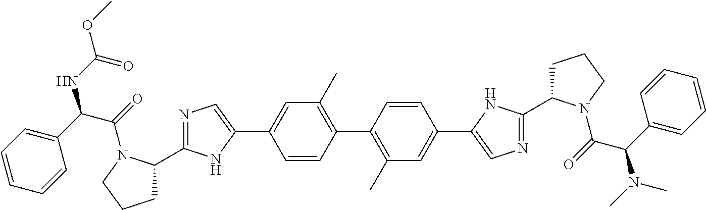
C1=CC(C2=C(C)C=C(C3=CN=C(C4CCCN4C(C(C4=CC=CC=C4)N(C)C)=O)N3)C=C2)=C(C)C=C1C1=CN=C(C2CCCN2C(=O)C(C2=CC=CC=C2)NC(OC)=O)N1
